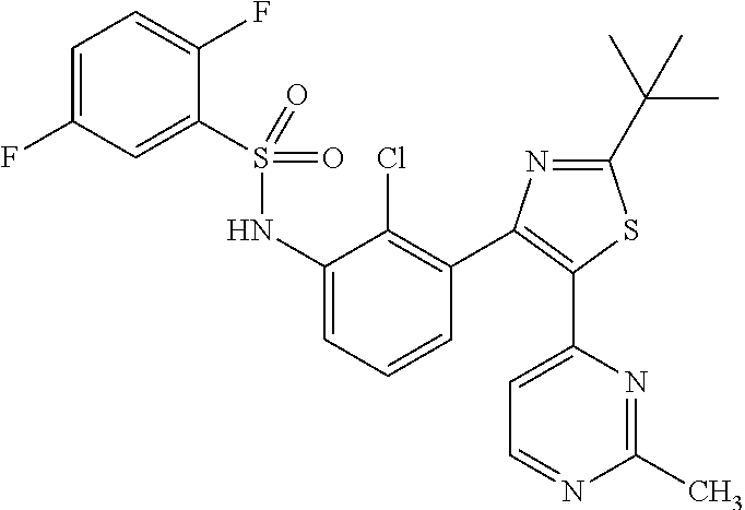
C1=C(F)C=C(S(NC2=CC=CC(C3=C(C4=CC=NC(C)=N4)SC(C(C)(C)C)=N3)=C2Cl)(=O)=O)C(F)=C1
